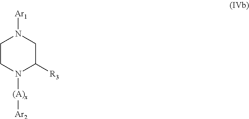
C1CN([(A)x][Ar2])C([R3])CN1[Ar1]
